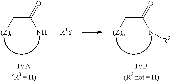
C(C(N)=O)[(Z)n].C(C(N[R3])=O)[(Z)n].[+ R3Y]
